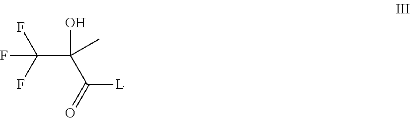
C(C(C)(C(=O)[L])O)(F)(F)F
